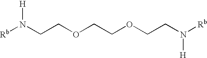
[Rb]N(CCOCCOCCN([Rb])[H])[H]
